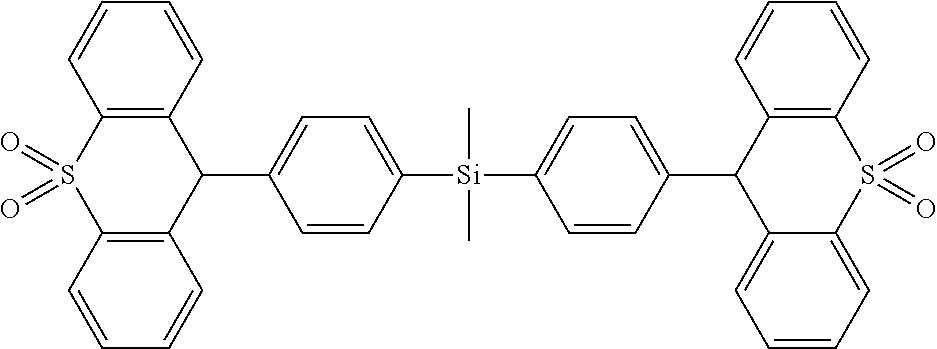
C12=C(C=CC=C1)S(=O)(=O)C1=C(C2C2=CC=C([Si](C3=CC=C(C4C5=CC=CC=C5S(=O)(=O)C5=C4C=CC=C5)C=C3)(C)C)C=C2)C=CC=C1
